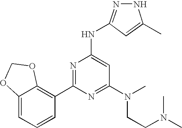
C1(C2=NC(NC3=NNC(C)=C3)=CC(N(CCN(C)C)C)=N2)=C2C(=CC=C1)OCO2
